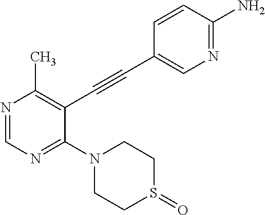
N1=CN=C(N2CCS(=O)CC2)C(C#CC2=CN=C(N)C=C2)=C1C
